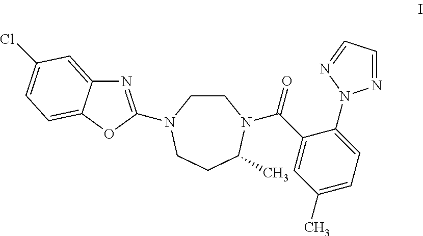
C1CN(C2=NC3=CC(Cl)=CC=C3O2)CCC(C)N1C(C1=CC(C)=CC=C1N1N=CC=N1)=O
